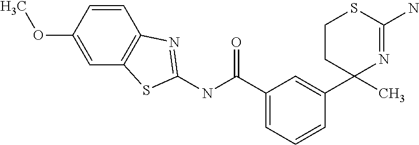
C1CC(C2=CC(C(NC3=NC4=C(C=C(OC)C=C4)S3)=O)=CC=C2)(C)N=C(N)S1
